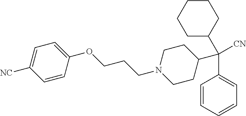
C1=CC=CC=C1C(C1CCN(CCCOC2=CC=C([NC])C=C2)CC1)([CN])C1CCCCC1
